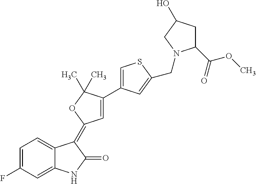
C1=C(F)C=C2C(=C1)C(=C1C=C(C3=CSC(CN4C(C(=O)OC)CC(O)C4)=C3)C(C)(C)O1)C(=O)N2
